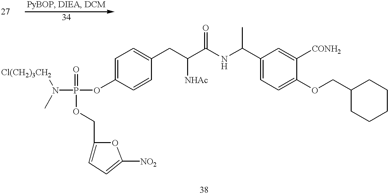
CN(P(OC1=CC=C(CC(C(NC(C2=CC=C(OCC3CCCCC3)C([CONH2])=C2)C)=O)[NHAc])C=C1)(=O)OCC1=CC=C([NO2])O1)[Cl(CH2)3CH2]
